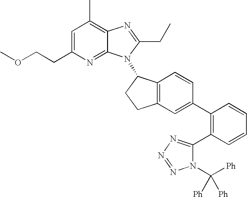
C1=C(CCOC)N=C2C(=C1C)N=C(CC)N2C1C2=C(CC1)C=C(C1=C(C3=NN=NN3C([Ph])([Ph])[Ph])C=CC=C1)C=C2
